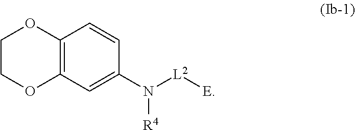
O1C2=C(OCC1)C=CC(N([L2][E])[R4])=C2
